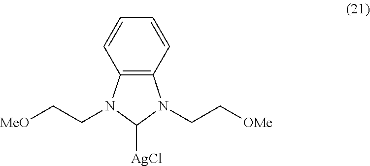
C12=C(C=CC=C1)N(CC[OMe])C([AgCl])N2CC[MeO]
